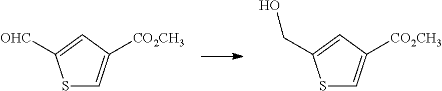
S1C=C([CO2CH3])C=C1[OHC].S1C=C([CO2CH3])C=C1CO
